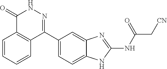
C(C(=O)NC1=NC2=CC(C3=NNC(=O)C4=C3C=CC=C4)=CC=C2N1)[CN]
